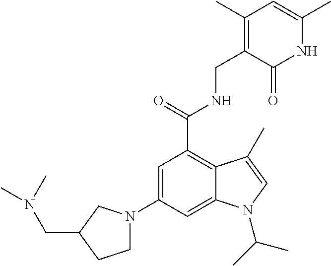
C1(N2CCC(CN(C)C)C2)=CC(C(=O)NCC2=C(C)C=C(C)NC2=O)=C2C(=C1)N(C(C)C)C=C2C
